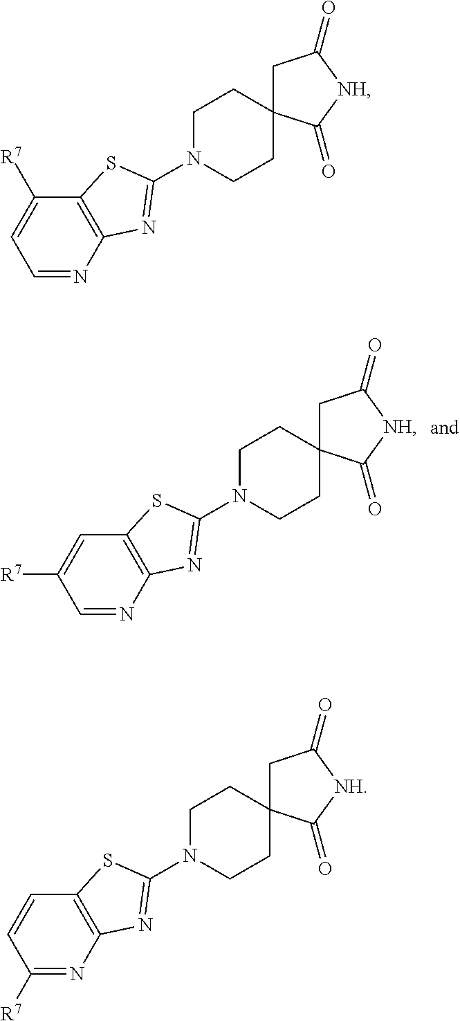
C1([R7])=NC2=C(C=C1)SC(N1CCC3(CC1)CC(=O)[NH]C3=O)=N2.C1=NC2=C(C=C1[R7])SC(N1CCC3(CC1)CC(=O)[NH]C3=O)=N2.C1=NC2=C(C([R7])=C1)SC(N1CCC3(CC1)CC(=O)[NH]C3=O)=N2
